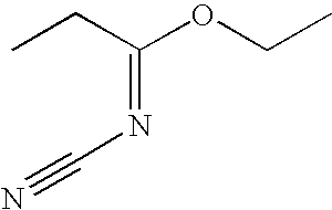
N#CN=C(OCC)CC
